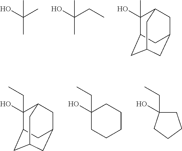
C(C)(O)(C)C.C(C)(O)(CC)C.C1(C)(O)C2CC3CC(CC1C3)C2.C1(CC)(O)C2CC3CC(CC1C3)C2.C1(CC)(O)CCCCC1.C1C(O)(CC)CCC1
